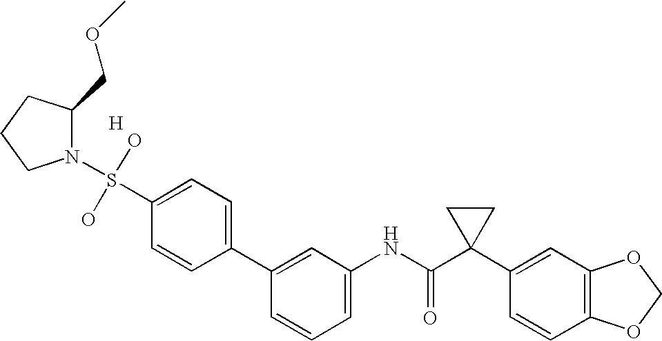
C1(C2=CC=C(S(O)(O)N3C(COC)CCC3)C=C2)=CC(NC(C2(C3=CC4=C(C=C3)OCO4)CC2)=O)=CC=C1.[H]
